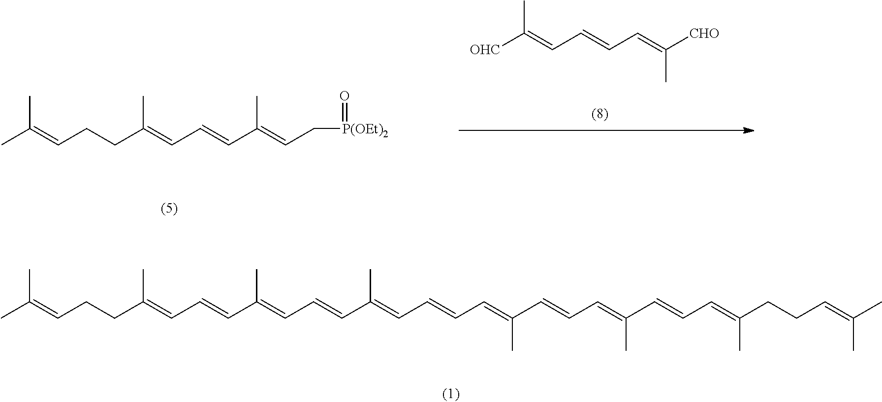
CC(=CCCC(=CC=CC(=CC[P(OEt)2]=O)C)C)C.[OHC]C(=CC=CC=C([CHO])C)C.CC(=CCCC(=CC=CC(=CC=CC(=CC=CC=C(C=CC=C(C=CC=C(CCC=C(C)C)C)C)C)C)C)C)C
